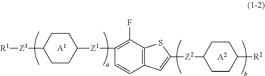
[A1].[R1][Z3]C1CCC([Z1]C2=C(F)C3=C(C=C2)C=C([Z2]C2CCC([R2])CC2)S3)CC1.[A2]
